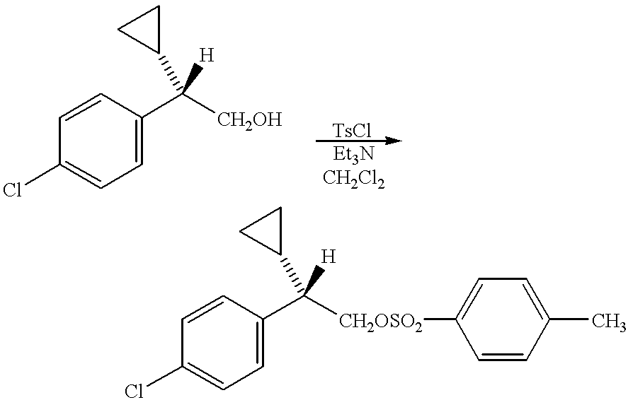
C1=CC(C([CH2OH])([H])C2CC2)=CC=C1Cl.C1=CC(C([CH2OSO2]C2=CC=C(C)C=C2)([H])C2CC2)=CC=C1Cl
